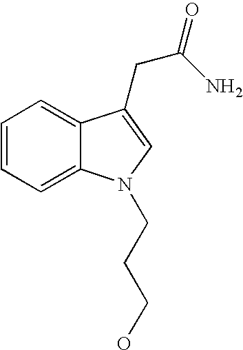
C1=CC=C2C(=C1)C(CC(N)=O)=CN2CCCO
